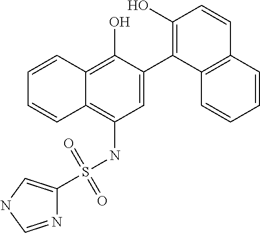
C1=C(C2=C(O)C=CC3=C2C=CC=C3)C(O)=C2C(=C1NS(C1=CNC=N1)(=O)=O)C=CC=C2
